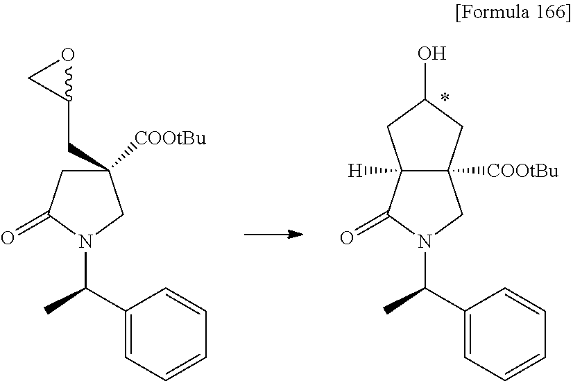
C1(C(C)N2CC3([COOtBu])C([H])(C2=O)CC(O)C3)=CC=CC=C1.C1(C(C)N2CC(CC3OC3)([COOtBu])CC2=O)=CC=CC=C1
